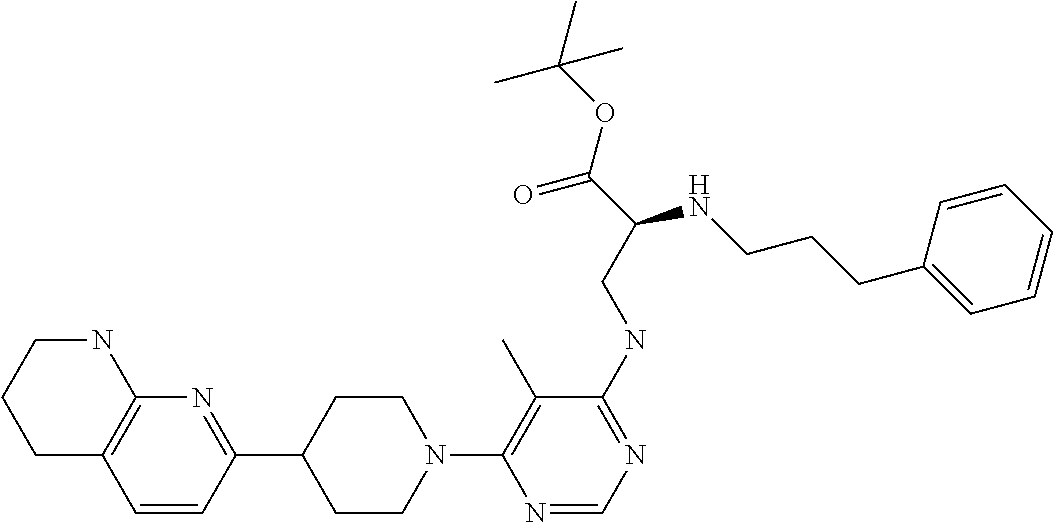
N1(C2=C(C)C(NCC(C(=O)OC(C)(C)C)NCCCC3=CC=CC=C3)=NC=N2)CCC(C2=NC3=C(C=C2)CCCN3)CC1
